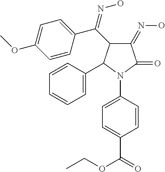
C1(=NO)C(=O)N(C2=CC=C(C(=O)OCC)C=C2)C(C2=CC=CC=C2)C1C(C1=CC=C(OC)C=C1)=NO
